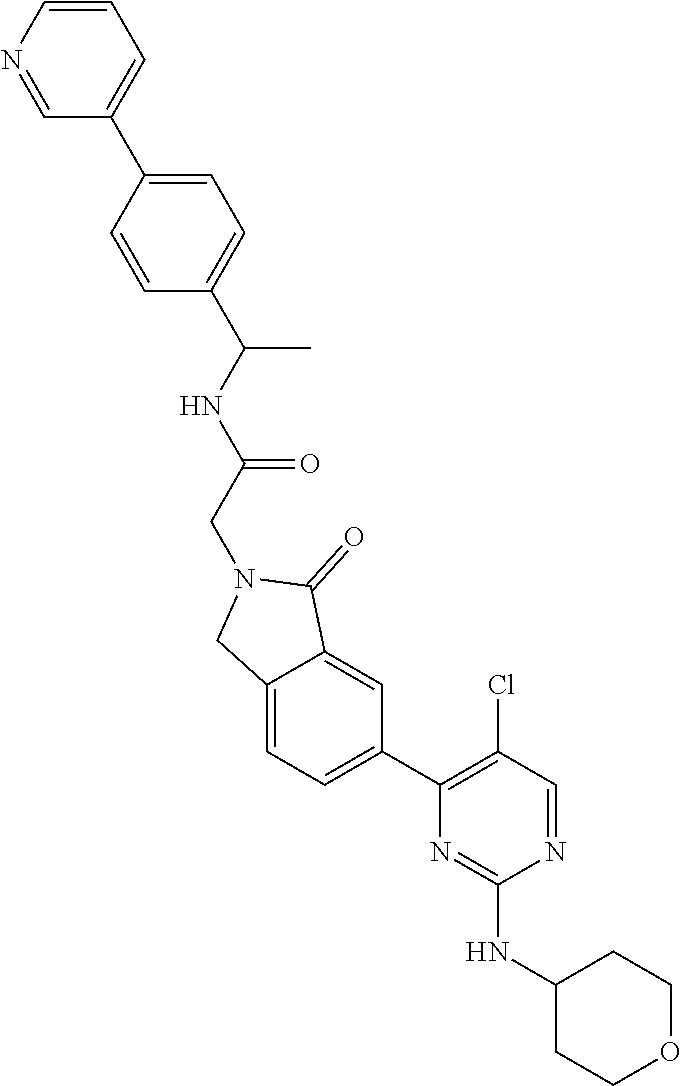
N1=CC(Cl)=C(C2=CC=C3C(=C2)C(=O)N(CC(=O)NC(C)C2=CC=C(C4=CC=CN=C4)C=C2)C3)N=C1NC1CCOCC1
